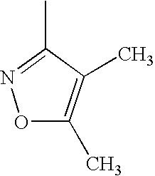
O1C(C)=C(C)C(C)=N1
